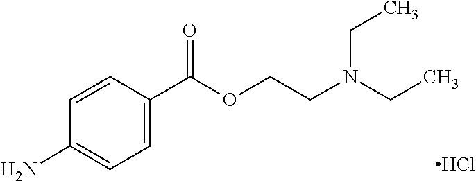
C1=C(C(OCCN(CC)CC)=O)C=CC(N)=C1.Cl
